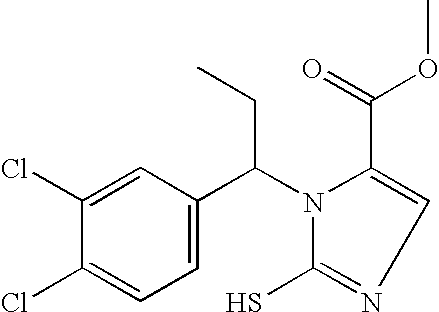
C1(Cl)=CC(C(N2C(C(=O)OC)=CN=C2S)CC)=CC=C1Cl
